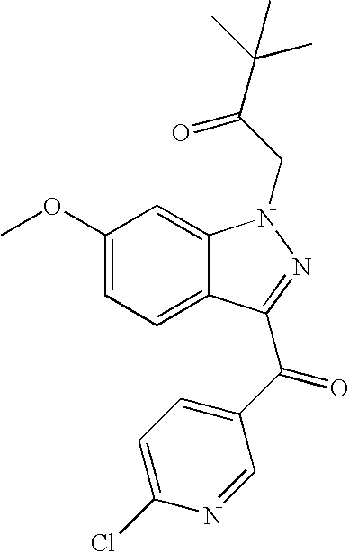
C1(OC)=CC=C2C(=C1)N(CC(=O)C(C)(C)C)N=C2C(=O)C1=CC=C(Cl)N=C1
